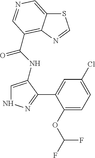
C12=CN=CC(C(NC3=CNN=C3C3=CC(Cl)=CC=C3OC(F)F)=O)=C1N=CS2
